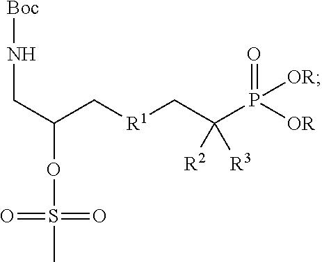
C(C(C[R1]CC(P([OR])(=O)[OR])([R2])[R3])OS(C)(=O)=O)N[Boc]
